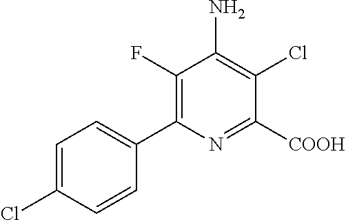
C1=C(Cl)C=CC(C2=C(F)C(N)=C(Cl)C([COOH])=N2)=C1
